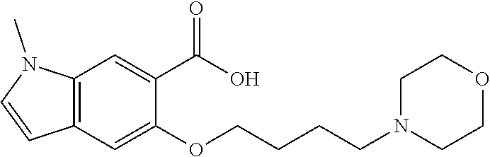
C12=C(C=C(OCCCCN3CCOCC3)C(C(O)=O)=C1)C=CN2C
